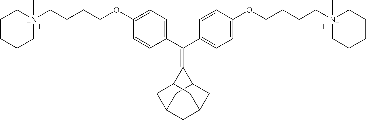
C1=CC(C(C2=CC=C(OCCCC[N+]3(C)CCCCC3)C=C2)=C2C3CC4CC(CC2C4)C3)=CC=C1OCCCC[N+]1(C)CCCCC1.[I-].[I-]
